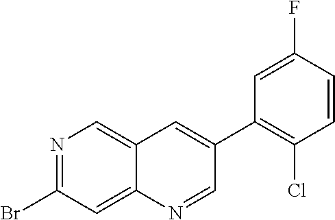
N1=C(Br)C=C2C(=C1)C=C(C1=C(Cl)C=CC(F)=C1)C=N2
